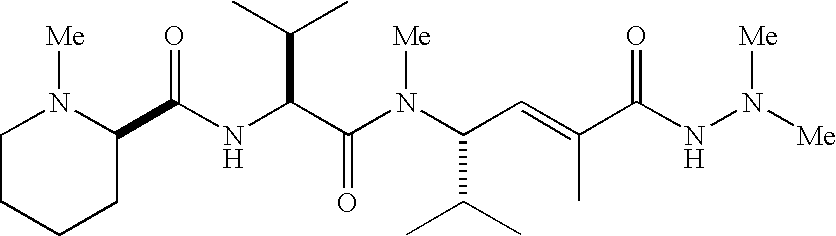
N(C(C(N(C(C(C)C)C=C(C(NN([Me])[Me])=O)C)[Me])=O)C(C)C)C(=O)C1N([Me])CCCC1
